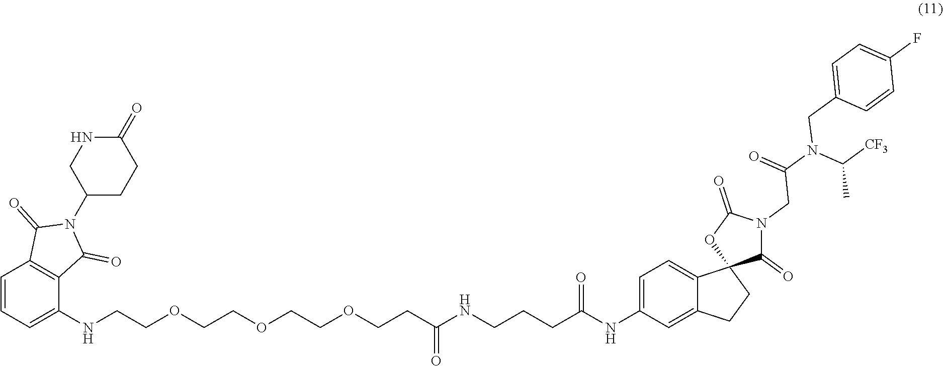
C(COCCC(NCCCC(NC1=CC=C2C(=C1)CCC21C(=O)N(CC(=O)N(CC2=CC=C(F)C=C2)C(C)[CF3])C(=O)O1)=O)=O)OCCOCCNC1=CC=CC2=C1C(=O)N(C1CCC(=O)NC1)C2=O
